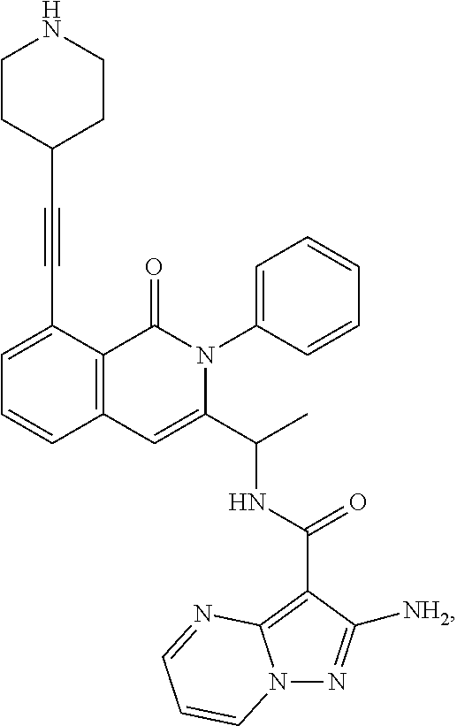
C1=C(C#CC2CCNCC2)C2=C(C=C1)C=C(C(C)NC(=O)C1=C3N(N=C1[NH2])C=CC=N3)N(C1=CC=CC=C1)C2=O
